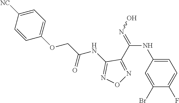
C1=C(NC(=NO)C2=NON=C2NC(COC2=CC=C([NC])C=C2)=O)C=C(Br)C(F)=C1
